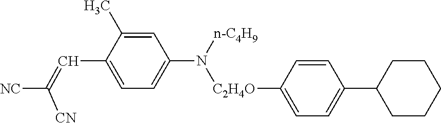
C1=C(C)C(C=C([NC])[CN])=CC=C1N([n-C4H9])[C2H4O]C1=CC=C(C2CCCCC2)C=C1
